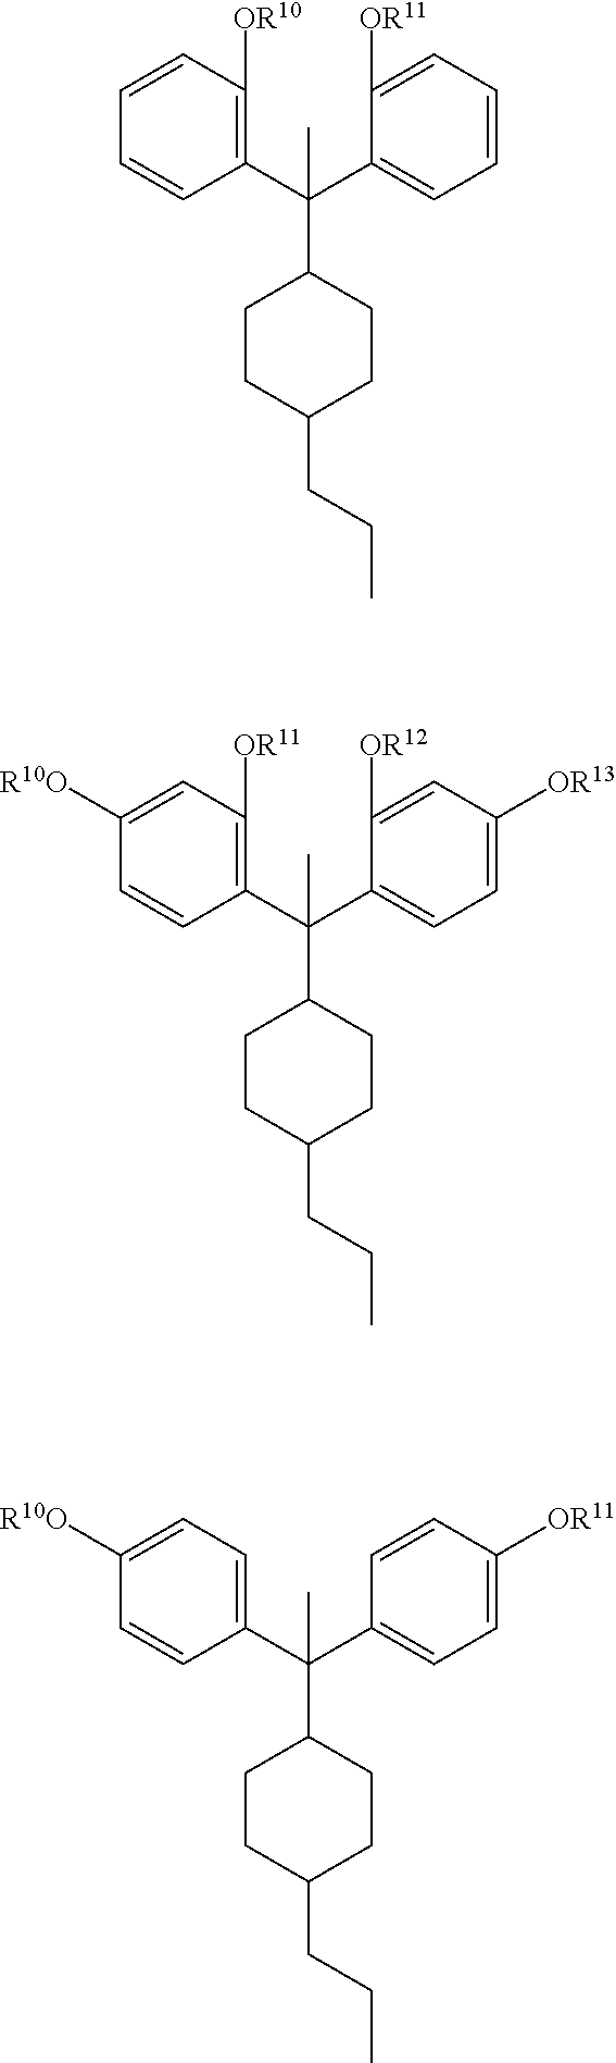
C1(C(C2=C([OR10])C=CC=C2)(C)C2CCC(CCC)CC2)=CC=CC=C1[OR11].C1(C(C2=C([OR11])C=C([R10O])C=C2)(C)C2CCC(CCC)CC2)=CC=C([OR13])C=C1[OR12].C1(C(C2=CC=C([R10O])C=C2)(C)C2CCC(CCC)CC2)=CC=C([OR11])C=C1
